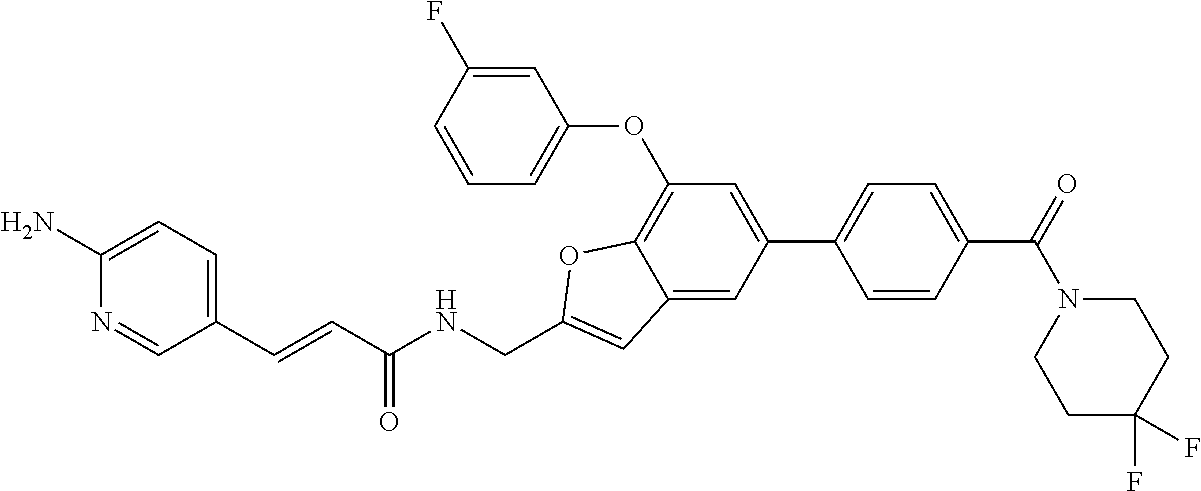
C12=CC(C3=CC=C(C(N4CCC(F)(F)CC4)=O)C=C3)=CC(OC3=CC=CC(F)=C3)=C1OC(CNC(=O)C=CC1=CC=C(N)N=C1)=C2
